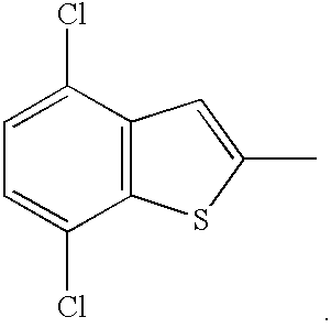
C12=C(C(Cl)=CC=C1Cl)C=C(C)S2
